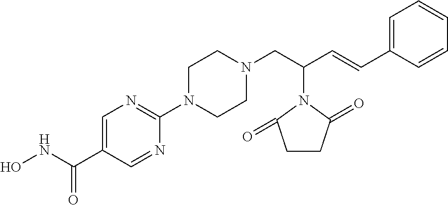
N1=CC(C(NO)=O)=CN=C1N1CCN(CC(C=CC2=CC=CC=C2)N2C(=O)CCC2=O)CC1
